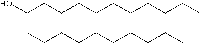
OC(CCCCCCCCCC)CCCCCCCCCC
